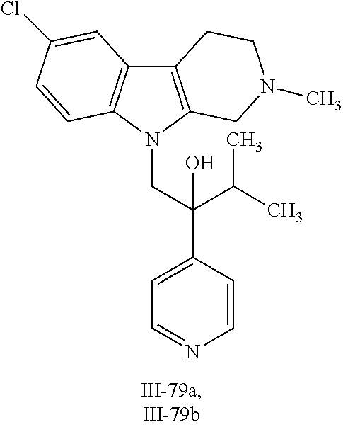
C12=C(N(CC(C3=CC=NC=C3)(C(C)C)O)C3=C1C=C(Cl)C=C3)CN(C)CC2
